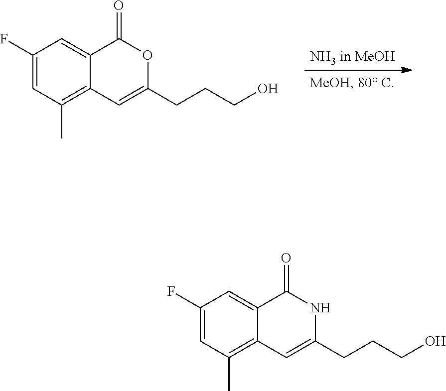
C1=C(F)C=C2C(=C1C)C=C(CCCO)OC2=O.C1=C(F)C=C2C(=C1C)C=C(CCCO)NC2=O
